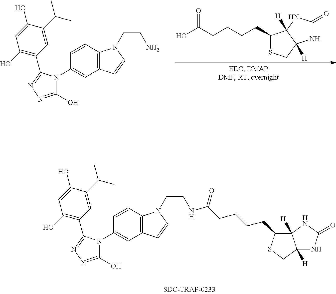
OC(CCCCC1SCC2([H])C1([H])NC(=O)N2)=O.C12=C(C=CC(N3C(O)=NN=C3C3=C(O)C=C(O)C(C(C)C)=C3)=C1)N(CCN)C=C2.C12=C(C=CC(N3C(O)=NN=C3C3=C(O)C=C(O)C(C(C)C)=C3)=C1)N(CCNC(CCCCC1C3([H])C([H])(CS1)NC(=O)N3)=O)C=C2
